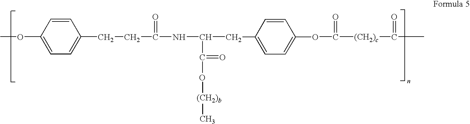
COC1=CC=C(CCC(NC(CC2=CC=C(OC([(CH2)c]C(C)=O)=O)C=C2)C(O[(CH2)b]C)=O)=O)C=C1
